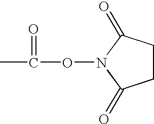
CC(ON1C(=O)CCC1=O)=O
